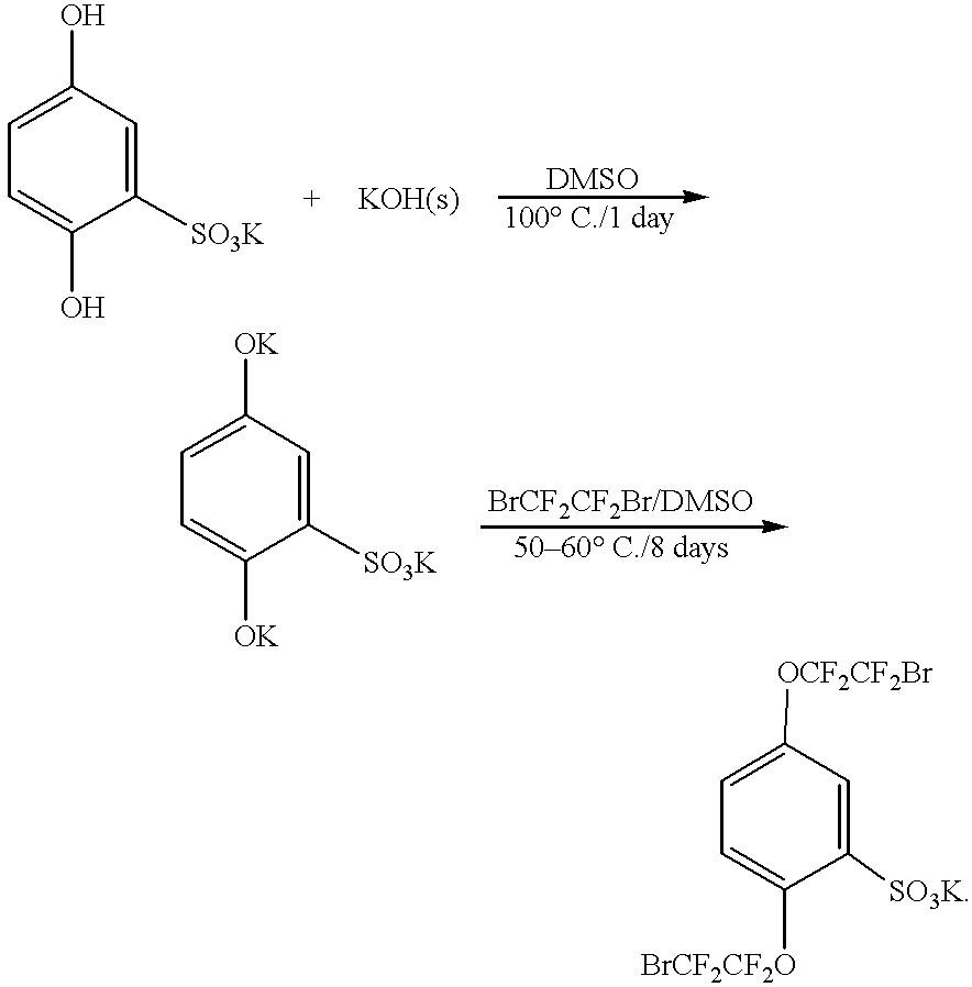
C1=C(O)C([SO3K])=CC(O)=C1.C1=C([BrCF2CF2O])C([SO3K])=CC([OCF2CF2Br])=C1.C1=C([OK])C([SO3K])=CC([OK])=C1
